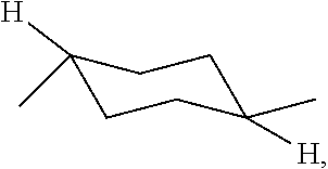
C1([H])(C)CCC([H])(C)CC1
